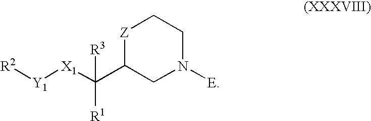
[Z]1C(C([X1][Y1][R2])([R3])[R1])CN([E])CC1
